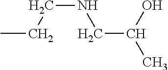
N(CCC)CC(C)O
